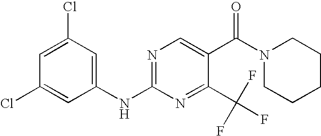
C1=C(Cl)C=C(NC2=NC=C(C(N3CCCCC3)=O)C(C(F)(F)F)=N2)C=C1Cl
